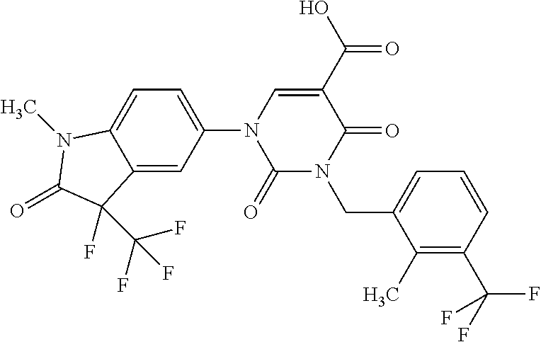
C1(=O)N(CC2=CC=CC(C(F)(F)F)=C2C)C(=O)C(C(O)=O)=CN1C1=CC=C2C(=C1)C(F)(C(F)(F)F)C(=O)N2C
